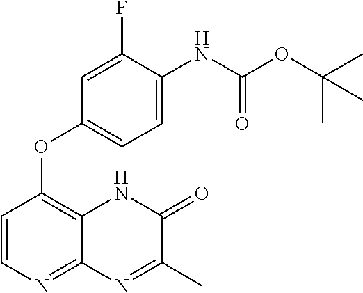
C1=C(NC(OC(C)(C)C)=O)C(F)=CC(OC2=C3C(=NC=C2)N=C(C)C(=O)N3)=C1
